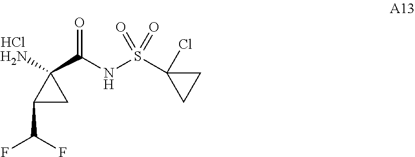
Cl.C1(C(F)F)CC1(N)C(NS(=O)(=O)C1(Cl)CC1)=O
